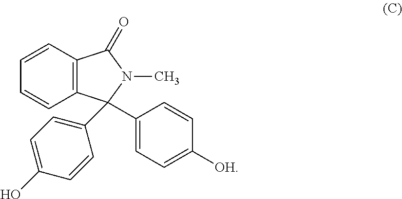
C12=C(C=CC=C1)C(=O)N(C)C2(C1=CC=C(O)C=C1)C1=CC=C([OH])C=C1
